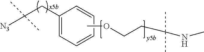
COCCC(NC)(C)C.[N3]C(CC1=CC=CC=C1)(C)C
